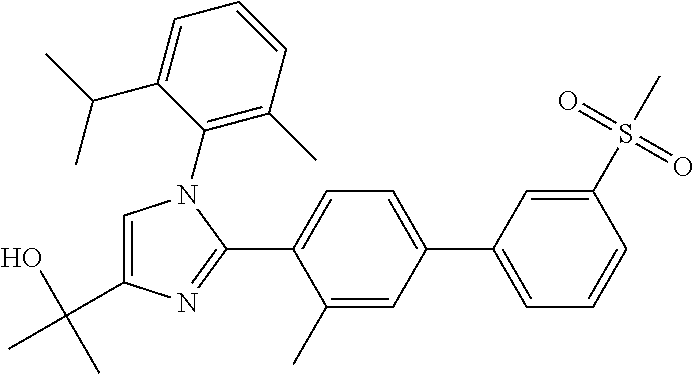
C1(C2=CC=CC(S(C)(=O)=O)=C2)=CC=C(C2=NC(C(O)(C)C)=CN2C2=C(C)C=CC=C2C(C)C)C(C)=C1
